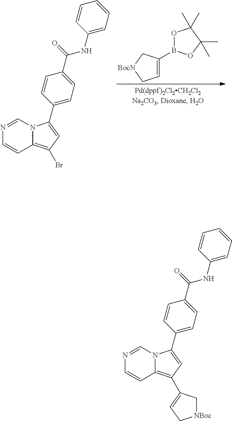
C1(B2OC(C)(C)C(C)(C)O2)=CC[BocN]C1.N12C(=C(Br)C=C1C1=CC=C(C(=O)NC3=CC=CC=C3)C=C1)C=CN=C2.N12C(=C(C3=CC[NBoc]C3)C=C1C1=CC=C(C(=O)NC3=CC=CC=C3)C=C1)C=CN=C2
